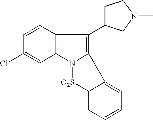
C1=CC(Cl)=CC2=C1C(C1CCN(C)C1)=C1N2[O2S]C2=CC=CC=C12
